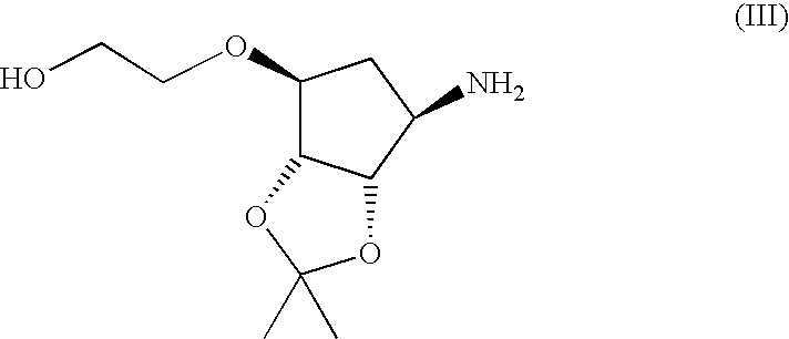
C1(OCCO)C2C(C(N)C1)OC(C)(C)O2
